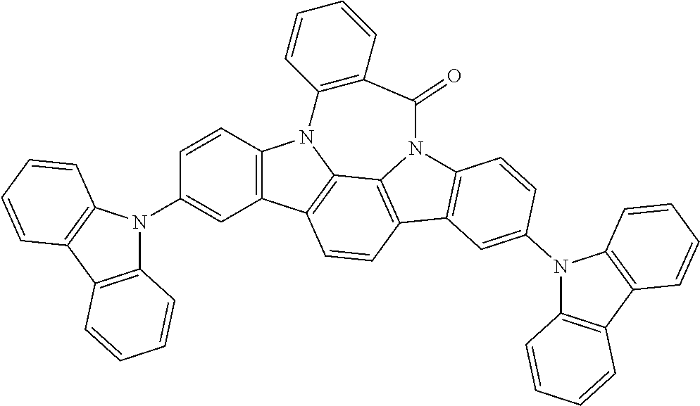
C12=C(C3=C(N1C1=CC4=C(C=C1)N1C5=C4C=CC4=C5N(C5=C4C=C(N4C6=C(C7=C4C=CC=C7)C=CC=C6)C=C5)C(=O)C4=C1C=CC=C4)C=CC=C3)C=CC=C2
